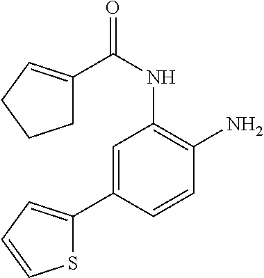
C1=C(C2=CC=CS2)C=CC(N)=C1NC(C1=CCCC1)=O
